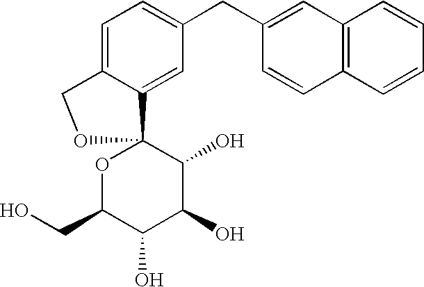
C1=C2C(=CC(CC3=CC4=C(C=C3)C=CC=C4)=C1)C1(OC(CO)C(O)C(O)C1O)OC2
